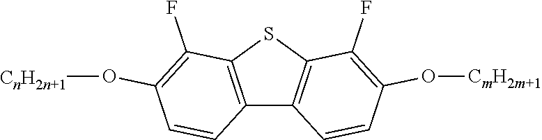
C12=C(SC3=C1C=CC(O[CmH2m+1])=C3F)C(F)=C(O[CnH2n+1])C=C2
